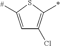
C1=C([#])SC(*)=C1Cl
